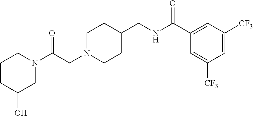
N1(C(CN2CCC(CNC(C3=CC([CF3])=CC([CF3])=C3)=O)CC2)=O)CCCC(O)C1
